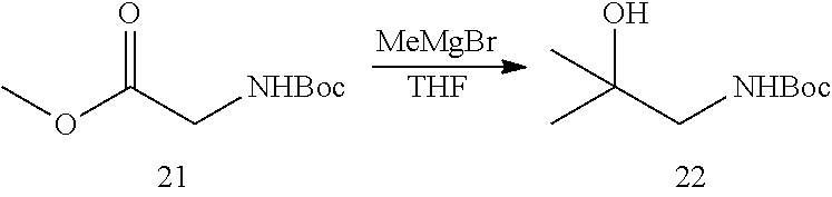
O(C(C[NHBoc])=O)C.[MeMgBr].[THF].CC(C[NHBoc])(O)C
